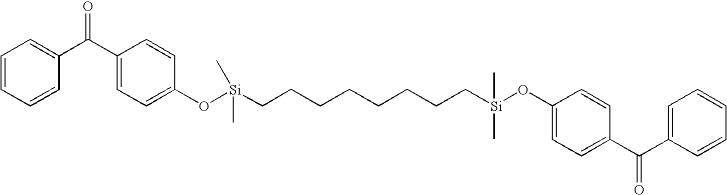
C1=CC=CC(C(C2=CC=C(O[Si](CCCCCCCC[Si](OC3=CC=C(C(C4=CC=CC=C4)=O)C=C3)(C)C)(C)C)C=C2)=O)=C1
